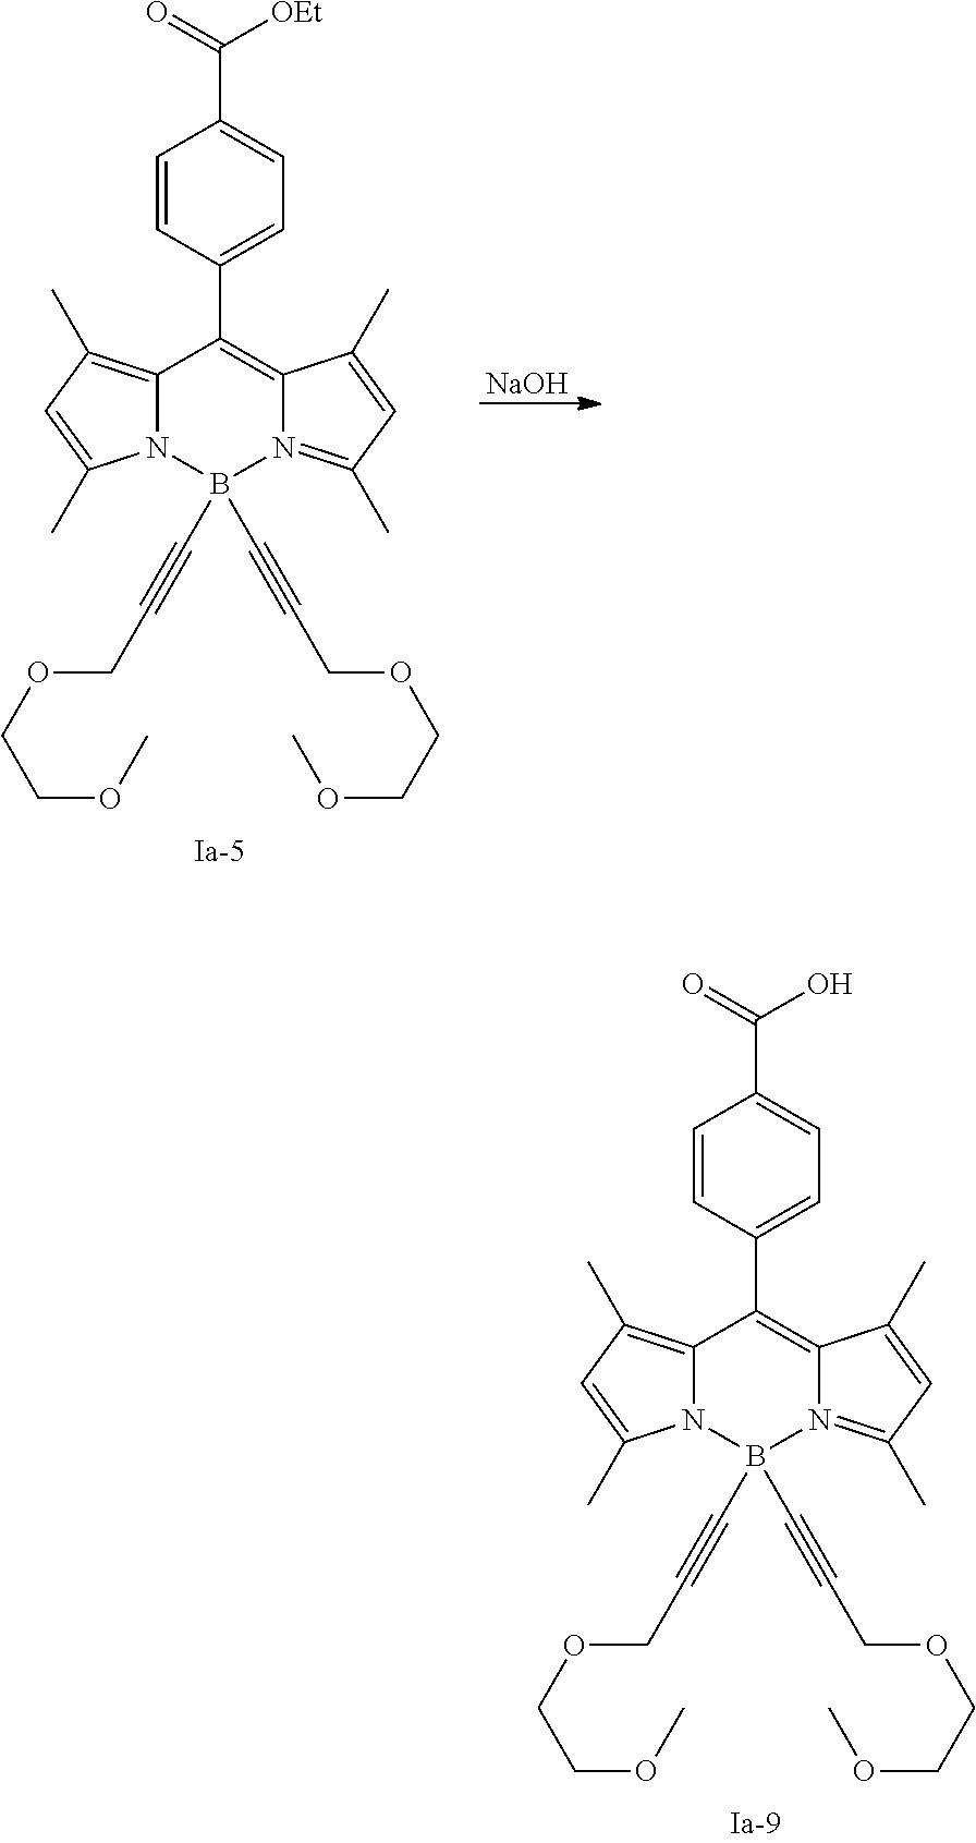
[NaOH].C12=C(C)C=C(C)N1B(C#CCOCCOC)(C#CCOCCOC)N1=C(C)C=C(C)C1=C2C1=CC=C(C(=O)[OEt])C=C1.C12=C(C)C=C(C)N1B(C#CCOCCOC)(C#CCOCCOC)N1=C(C)C=C(C)C1=C2C1=CC=C(C(=O)O)C=C1
